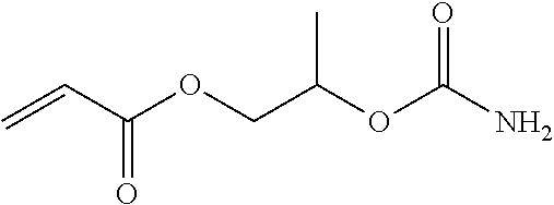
C(=O)(C=C)OCC(OC(N)=O)C
